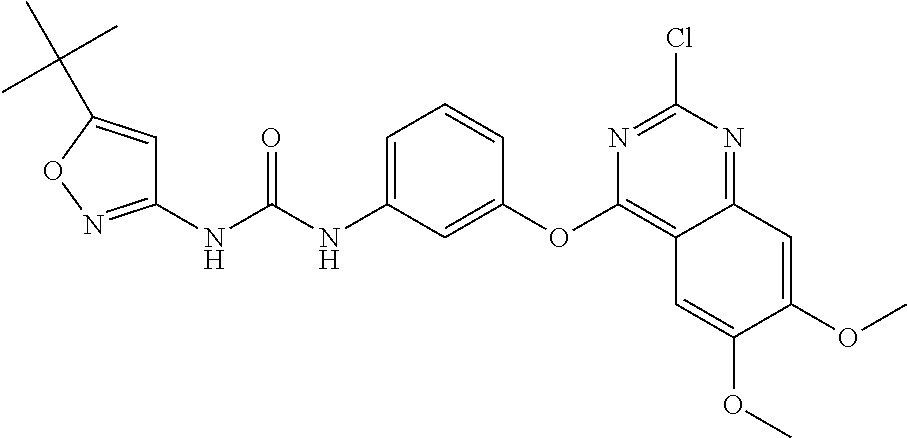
C1(NC(NC2=CC=CC(OC3=C4C(=NC(Cl)=N3)C=C(OC)C(OC)=C4)=C2)=O)=NOC(C(C)(C)C)=C1
